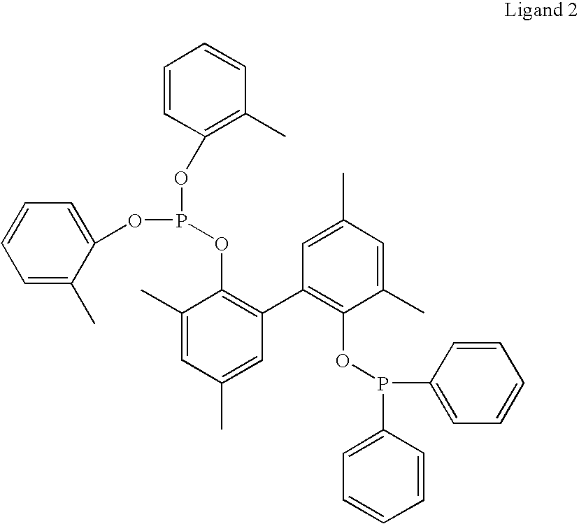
C1=C(C)C(OP(OC2=C(C3=C(OP(C4=CC=CC=C4)C4=CC=CC=C4)C(C)=CC(C)=C3)C=C(C)C=C2C)OC2=C(C)C=CC=C2)=CC=C1
